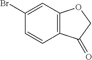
C1(Br)=CC2=C(C=C1)C(=O)CO2
